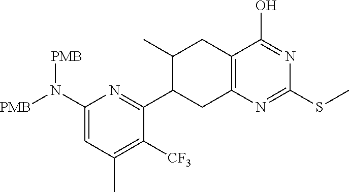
C1(N([PMB])[PMB])=CC(C)=C([CF3])C(C2CC3=C(CC2C)C(O)=NC(SC)=N3)=N1
